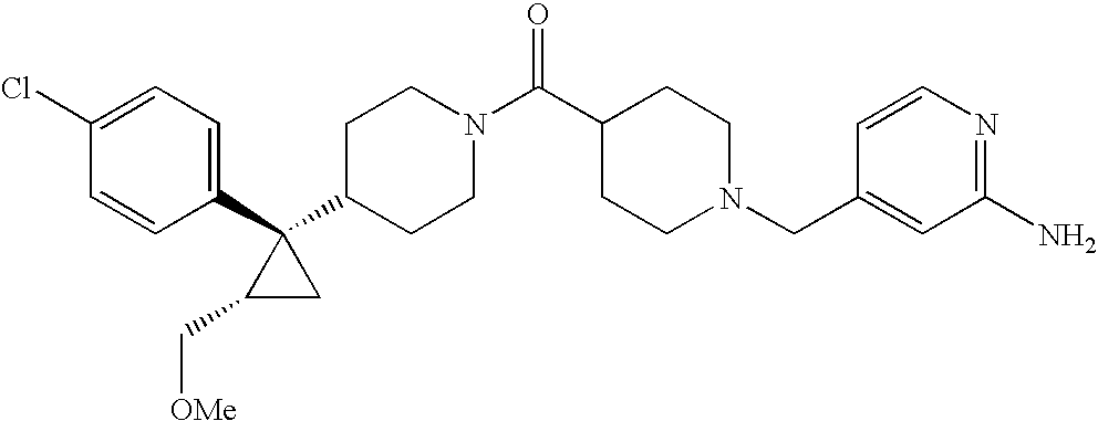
C1(Cl)=CC=C(C2(C3CCN(C(C4CCN(CC5=CC(N)=NC=C5)CC4)=O)CC3)C(C[OMe])C2)C=C1
